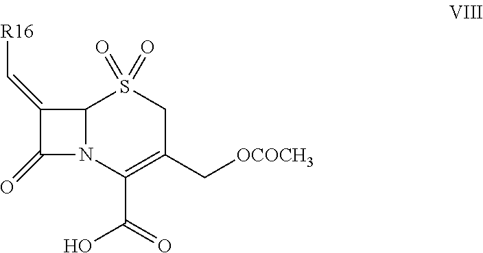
C12N(C(C(=O)O)=C(C[OCOCH3])CS1(=O)=O)C(=O)C2=C[R16]
